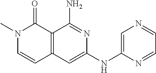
C12=C(C=C(NC3=CN=CC=N3)N=C1N)C=CN(C)C2=O
